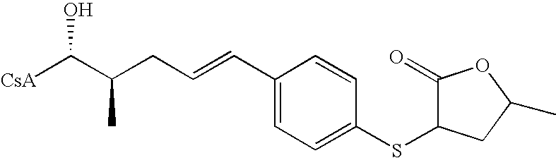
[CsA]C(C(CC=CC1=CC=C(SC2C(=O)OC(C)C2)C=C1)C)O
